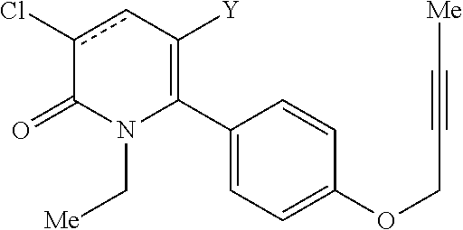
C1(C2=C([Y])cc(Cl)C(=O)N2C[Me])=CC=C(OCC#C[Me])C=C1
